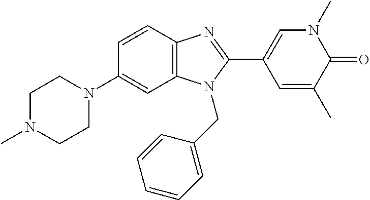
C1N(C)CCN(C2=CC3=C(C=C2)N=C(C2=CN(C)C(=O)C(C)=C2)N3CC2=CC=CC=C2)C1
